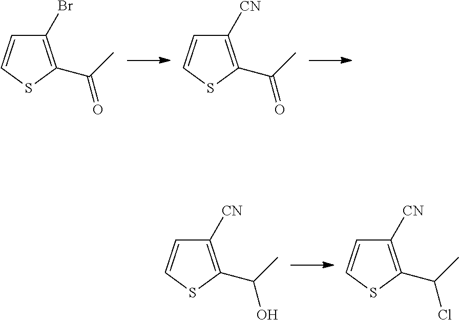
C1(Br)=C(C(=O)C)SC=C1.C1([CN])=C(C(=O)C)SC=C1.C1([CN])=C(C(O)C)SC=C1.C1([CN])=C(C(Cl)C)SC=C1
